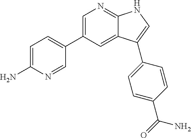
C1=C(N)N=CC(C2=CN=C3C(=C2)C(C2=CC=C(C(=O)N)C=C2)=CN3)=C1
